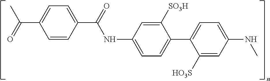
C(C1=CC=C(C(NC2=CC=C(C3=CC=C(NC)C=C3[HO3S])C([SO3H])=C2)=O)C=C1)(C)=O
